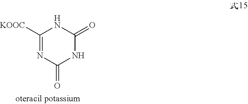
N1C(=O)NC([KOOC])=NC1=O
